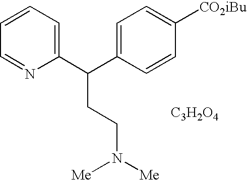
C1=CC=C(C(C2=CC=C([CO2iBu])C=C2)CCN([Me])[Me])N=C1.[C3H2O4]
